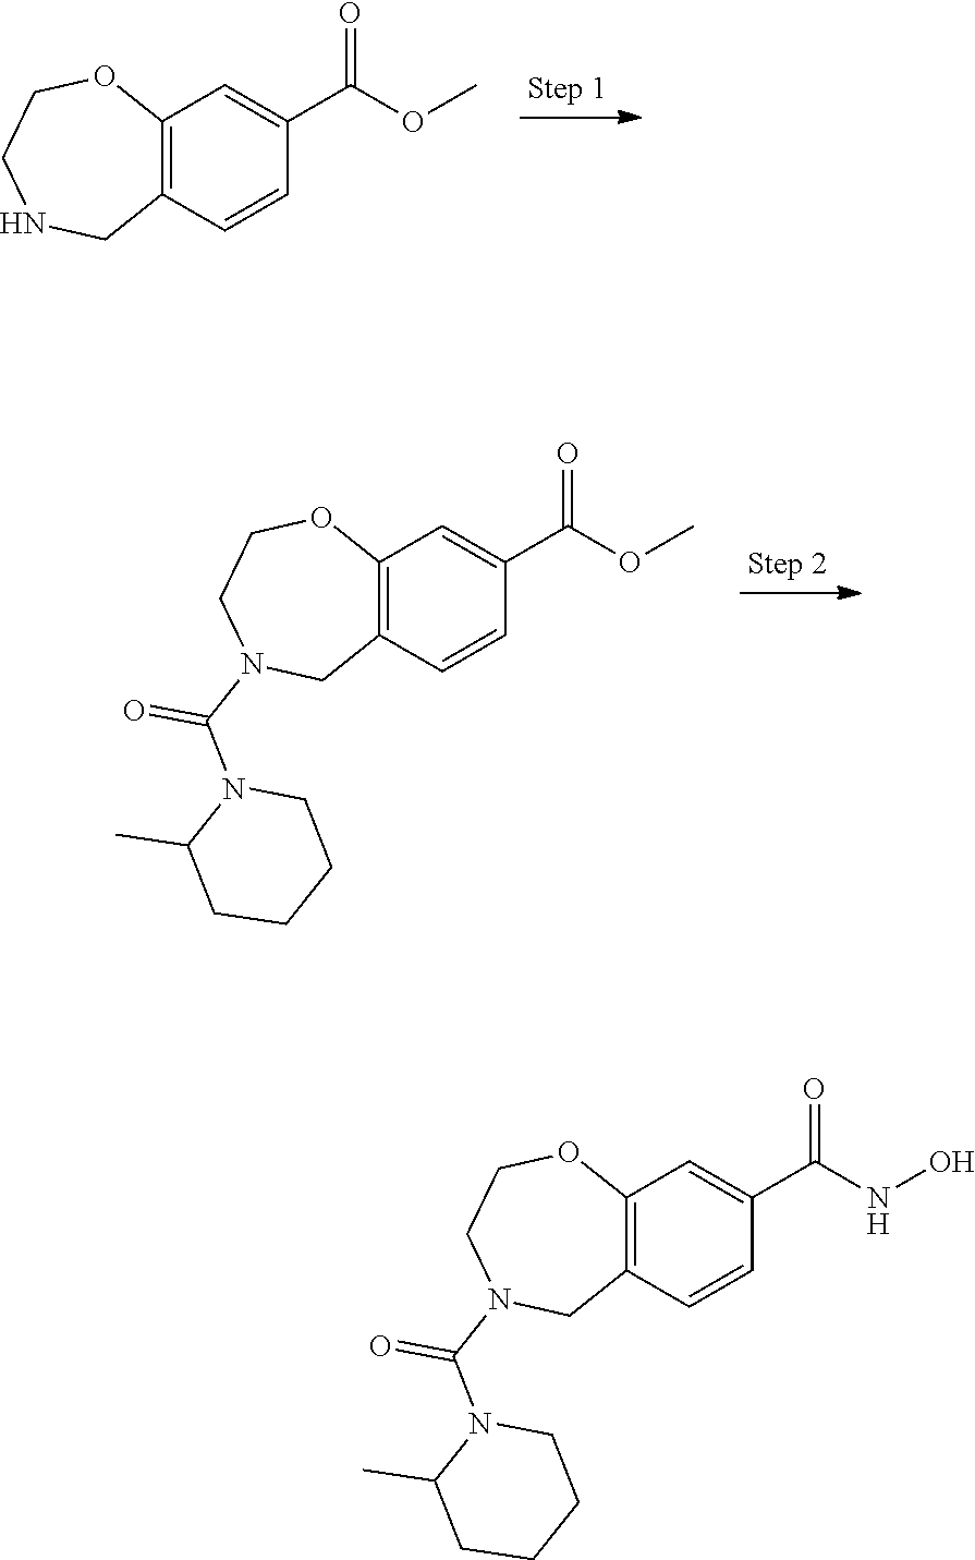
O(C)C(C1=CC2=C(C=C1)CNCCO2)=O.CC1CCCCN1C(N1CC2=C(C=C(C(=O)OC)C=C2)OCC1)=O.CC1CCCCN1C(N1CC2=C(C=C(C(=O)NO)C=C2)OCC1)=O
